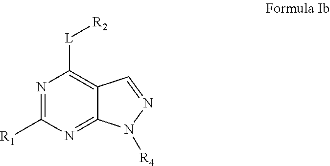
N1=C([R1])N=C2C(=C1[L][R2])C=NN2[R4]
